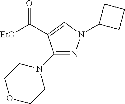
C(C1=CN(C2CCC2)N=C1N1CCOCC1)([EtO])=O
